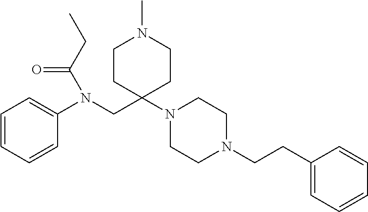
C1(N(CC2(N3CCN(CCC4=CC=CC=C4)CC3)CCN(C)CC2)C(=O)CC)=CC=CC=C1
